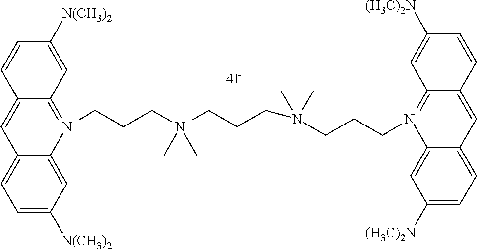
C12=CC=C([N(CH3)2])C=C1[N+](CCC[N+](CCC[N+](C)(C)CCC[N+]1=C3C(=CC4=CC=C([(H3C)2N])C=C41)C=CC([(H3C)2N])=C3)(C)C)=C1C(=C2)C=CC([N(CH3)2])=C1
